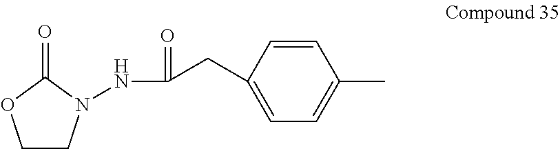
C1CN(NC(=O)CC2=CC=C(C)C=C2)C(=O)O1
